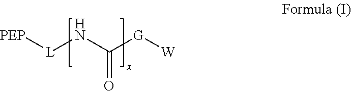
[PEP][L]NC([G][W])=O
